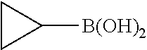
C1CC1[B(OH)2]
